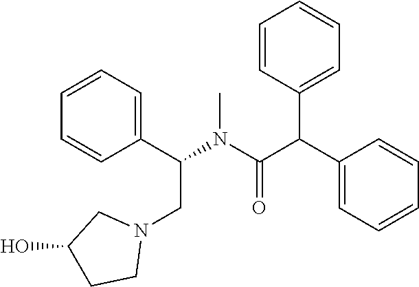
C1=CC=C(C(N(C)C(=O)C(C2=CC=CC=C2)C2=CC=CC=C2)CN2CC(O)CC2)C=C1
